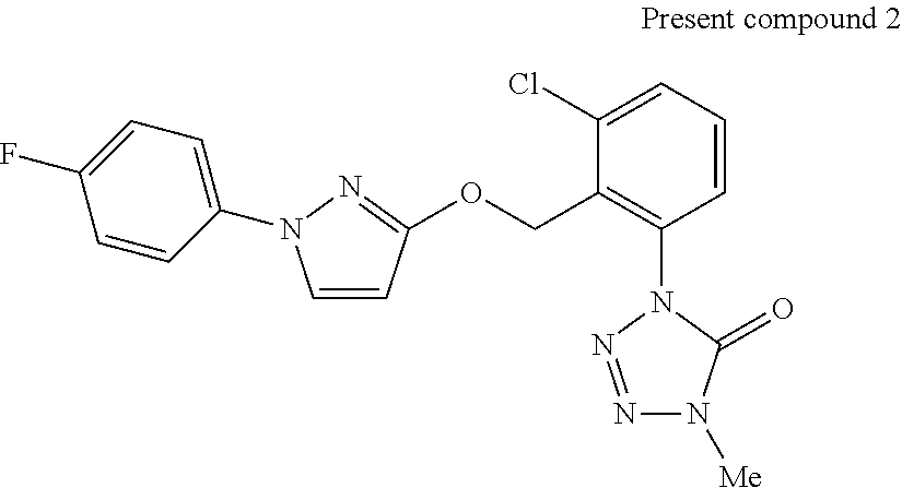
C1=CC(OCC2=C(N3N=NN([Me])C3=O)C=CC=C2Cl)=NN1C1=CC=C(F)C=C1
